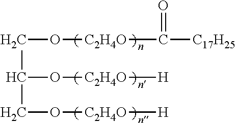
O([C2H4O]C(=O)[C17H25])CC(O[C2H4O][H])CO[C2H4O][H]
